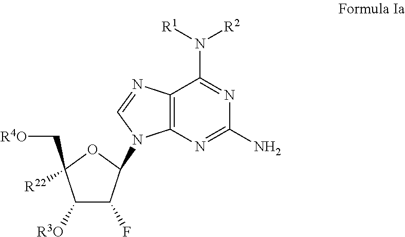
C1([R3O])C(F)C(N2C3=C(N=C2)C(N([R1])[R2])=NC(N)=N3)OC1(C[R4O])[R22]
